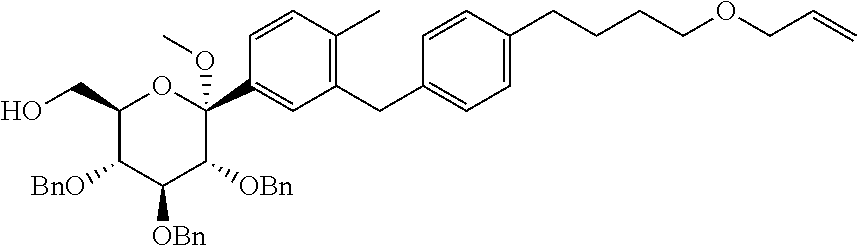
C(=C)COCCCCC1=CC=C(CC2=C(C)C=CC(C3(OC)OC(CO)C([BnO])C([OBn])C3[OBn])=C2)C=C1
